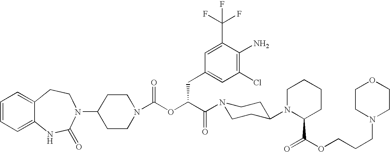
C1(N2C(=O)NC3=CC=CC=C3CC2)CCN(C(OC(C(=O)N2CCC(N3C(C(=O)OCCCN4CCOCC4)CCCC3)CC2)CC2=CC(Cl)=C(N)C(C(F)(F)F)=C2)=O)CC1
